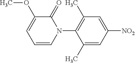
C1=C(C)C(N2C(=O)C(OC)=CC=C2)=C(C)C=C1[NO2]
